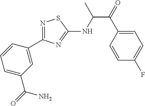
N1=C(C2=CC(C(=O)N)=CC=C2)N=C(NC(C(=O)C2=CC=C(F)C=C2)C)S1
